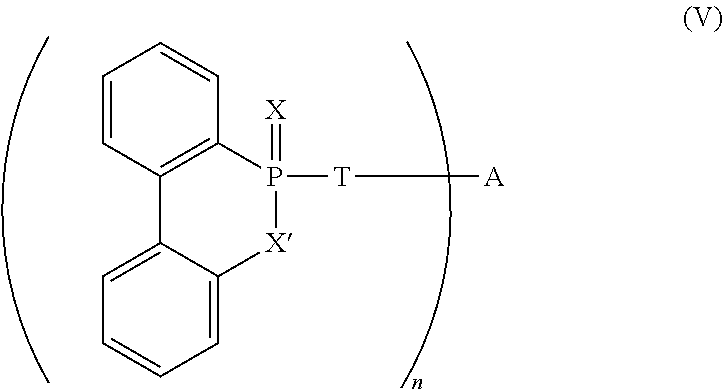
C1=CC2=C(C=C1)P([T][A])(=[X])[X]C1=CC=CC=C21
